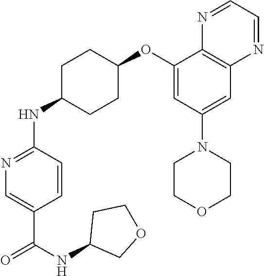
C1=CC(NC2CCC(OC3=CC(N4CCOCC4)=CC4=C3N=CC=N4)CC2)=NC=C1C(NC1COCC1)=O
